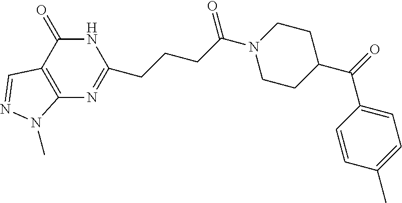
C1N(C(CCCC2=NC3=C(C(=O)N2)C=NN3C)=O)CCC(C(=O)C2=CC=C(C)C=C2)C1
